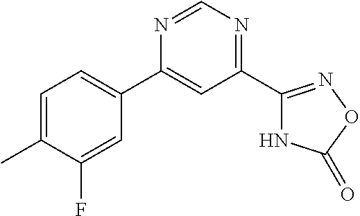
C1=C(C)C(F)=CC(C2=CC(C3=NOC(=O)N3)=NC=N2)=C1
